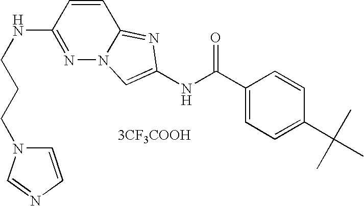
[3CF3COOH].C(NC1=NN2C(=NC(NC(C3=CC=C(C(C)(C)C)C=C3)=O)=C2)C=C1)CCN1C=CN=C1
